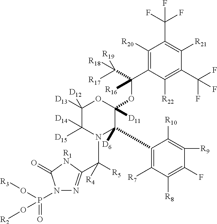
C1([R20])=C(C(OC2([D11])OC([D13])([D12])C([D15])([D14])N(C([R5])([R4])C3=NN(P(=O)(O[R3])O[R2])C(=O)[R1N]3)C2(C2=C([R7])C([R8])=C(F)C([R9])=C2[R10])[D6])([R16])C([R17])([R18])[R19])C([R22])=C(C(F)(F)F)C([R21])=C1C(F)(F)F
